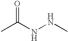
CC(NNC)=O
